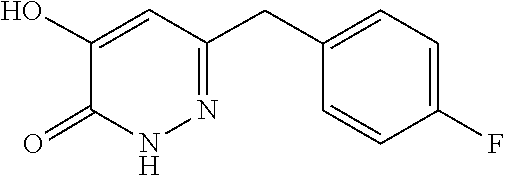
C1(CC2=CC=C(F)C=C2)=NNC(=O)C(O)=C1
